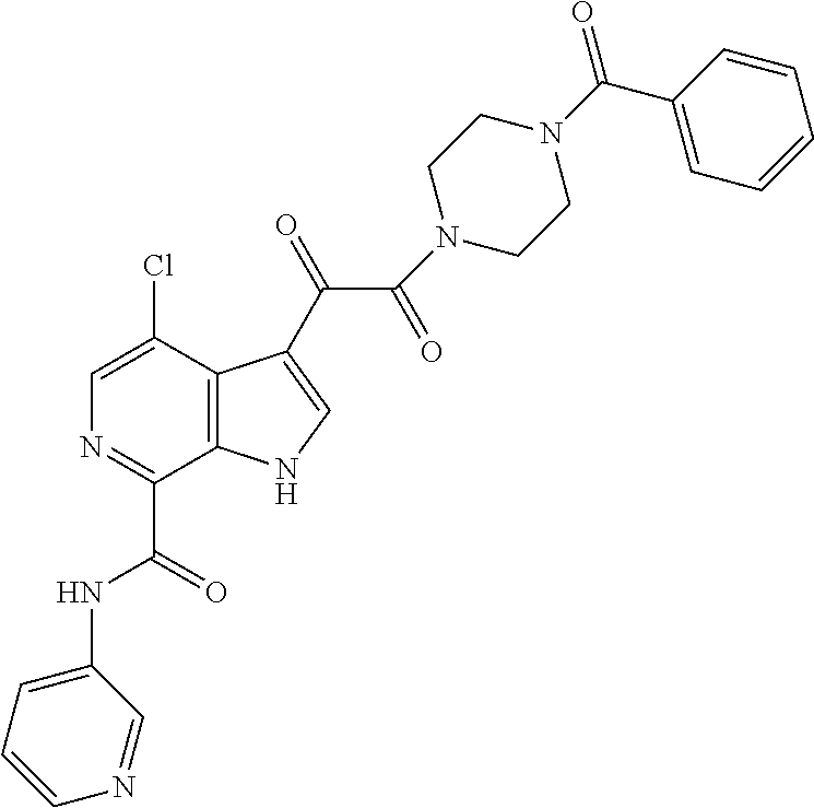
C1(C(=O)NC2=CC=CN=C2)=NC=C(Cl)C2=C1NC=C2C(=O)C(=O)N1CCN(C(=O)C2=CC=CC=C2)CC1
